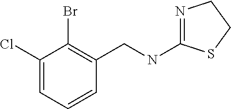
N1=C(NCC2=C(Br)C(Cl)=CC=C2)SCC1
